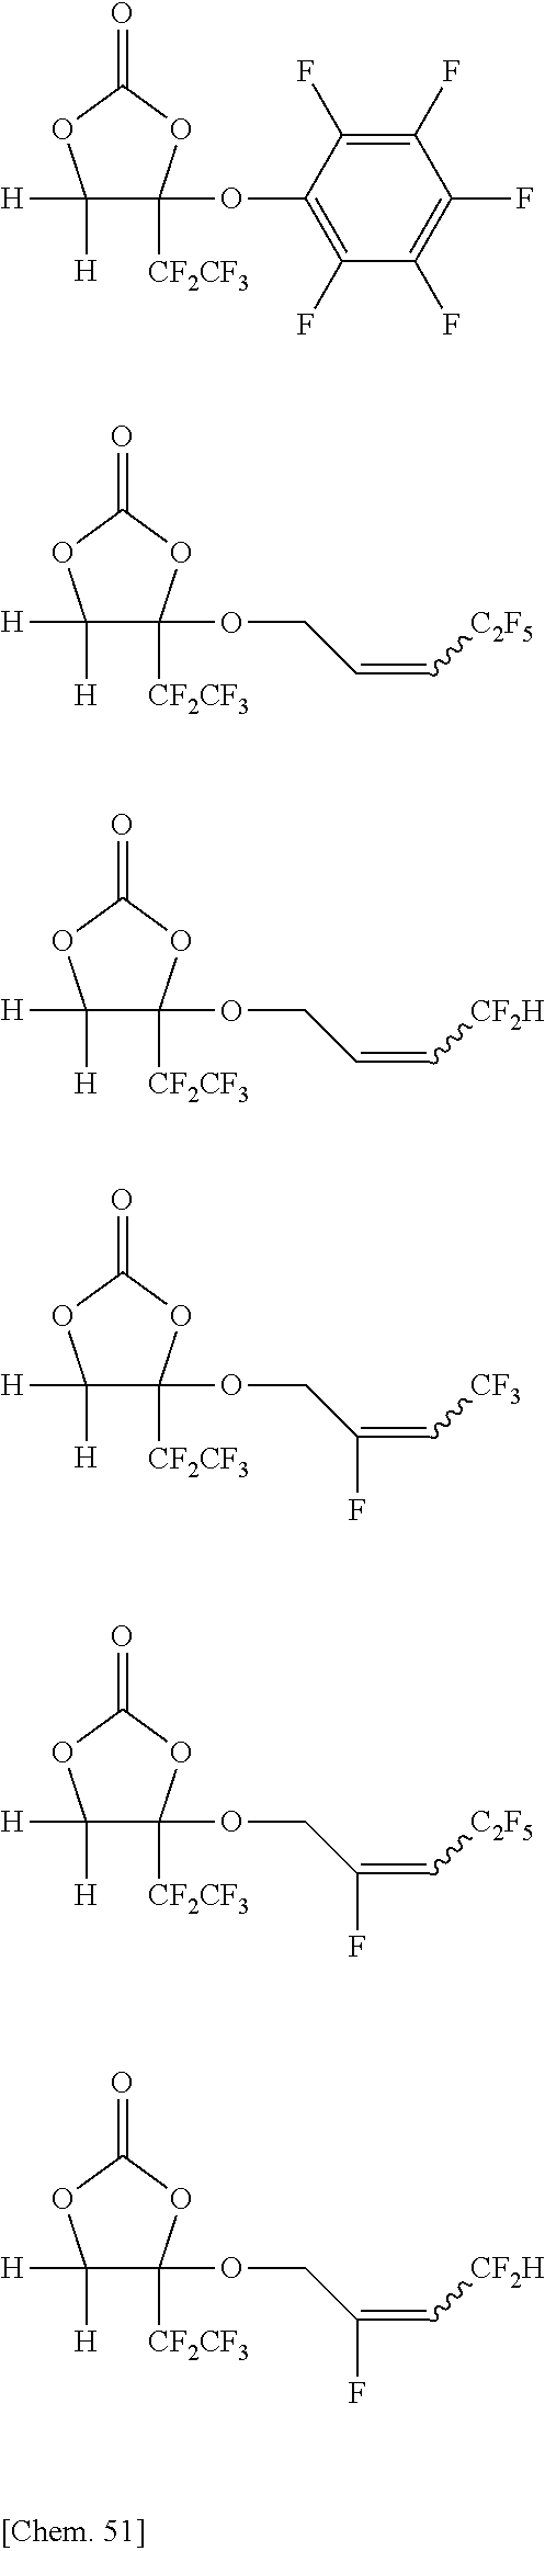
C1([H])([H])C(OC2=C(F)C(F)=C(F)C(F)=C2F)([CF2CF3])OC(=O)O1.C1([H])([H])C(OCC=C[C2F5])([CF2CF3])OC(=O)O1.C1([H])([H])C(OCC=C[CF2H])([CF2CF3])OC(=O)O1.C1([H])([H])C(OCC(=C[CF3])F)([CF2CF3])OC(=O)O1.C1([H])([H])C(OCC(=C[C2F5])F)([CF2CF3])OC(=O)O1.C1([H])([H])C(OCC(=C[CF2H])F)([CF2CF3])OC(=O)O1
